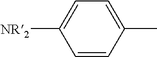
C1=CC(C)=CC=C1[NR2]
